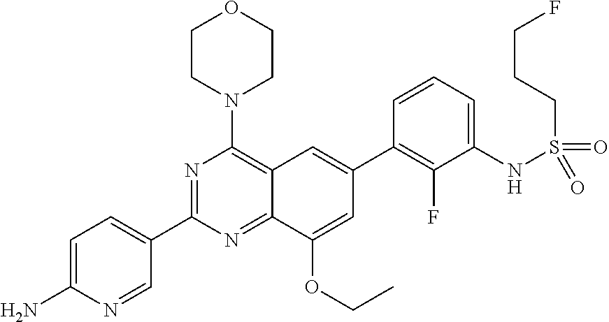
C12=NC(C3=CC=C(N)N=C3)=NC(N3CCOCC3)=C1C=C(C1=C(F)C(NS(CCCF)(=O)=O)=CC=C1)C=C2OCC
